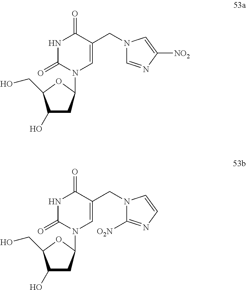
C1(O)CC(N2C=C(CN3C=NC([NO2])=C3)C(=O)NC2=O)OC1CO.C1(O)CC(N2C=C(CN3C([O2N])=NC=C3)C(=O)NC2=O)OC1CO
